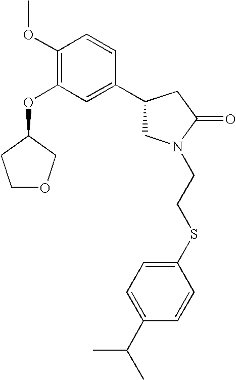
C1OCC(OC2=C(OC)C=CC(C3CN(CCSC4=CC=C(C(C)C)C=C4)C(=O)C3)=C2)C1
